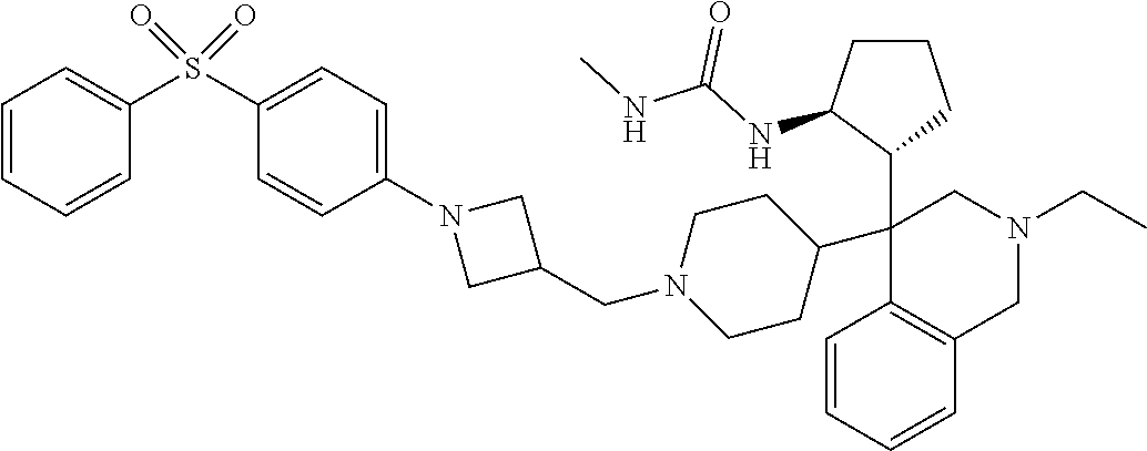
C1=CC=CC2=C1C(C1C(NC(NC)=O)CCC1)(C1CCN(CC3CN(C4=CC=C(S(C5=CC=CC=C5)(=O)=O)C=C4)C3)CC1)CN(CC)C2
